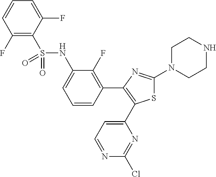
C1(F)=C(S(NC2=CC=CC(C3=C(C4=CC=NC(Cl)=N4)SC(N4CCNCC4)=N3)=C2F)(=O)=O)C(F)=CC=C1
